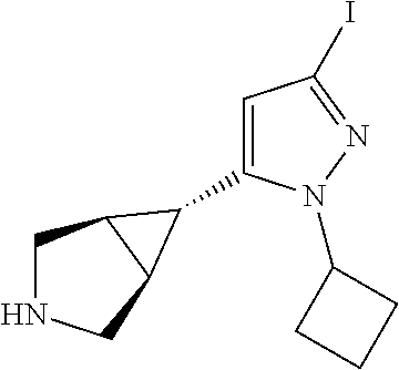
C1C2C(CN1)C2C1=CC(I)=NN1C1CCC1
